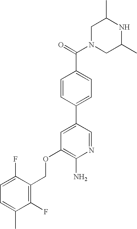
C1N(C(=O)C2=CC=C(C3=CC(OCC4=C(F)C(C)=CC=C4F)=C(N)N=C3)C=C2)CC(C)NC1C
